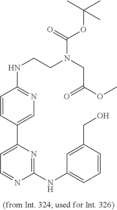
C1=CC(C2=CC=NC(NC3=CC=CC(CO)=C3)=N2)=CN=C1NCCN(CC(OC)=O)C(=O)OC(C)(C)C
